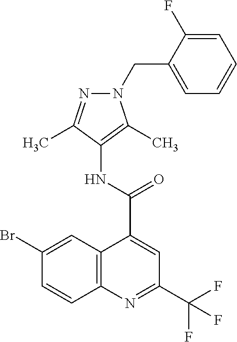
C12=C(N=C(C(F)(F)F)C=C1C(NC1=C(C)N(CC3=CC=CC=C3F)N=C1C)=O)C=CC(Br)=C2
